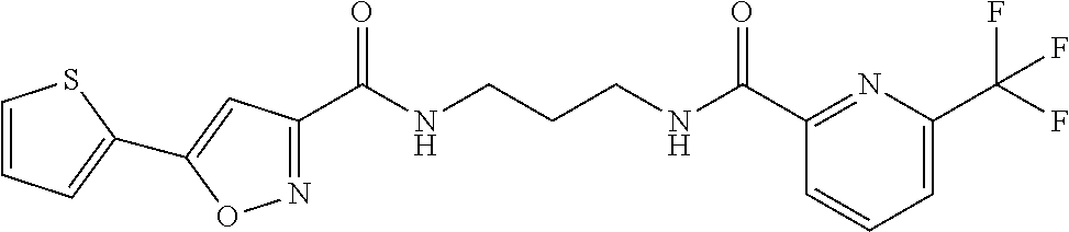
C1(C(NCCCNC(C2=NC(C(F)(F)F)=CC=C2)=O)=O)=NOC(C2=CC=CS2)=C1
